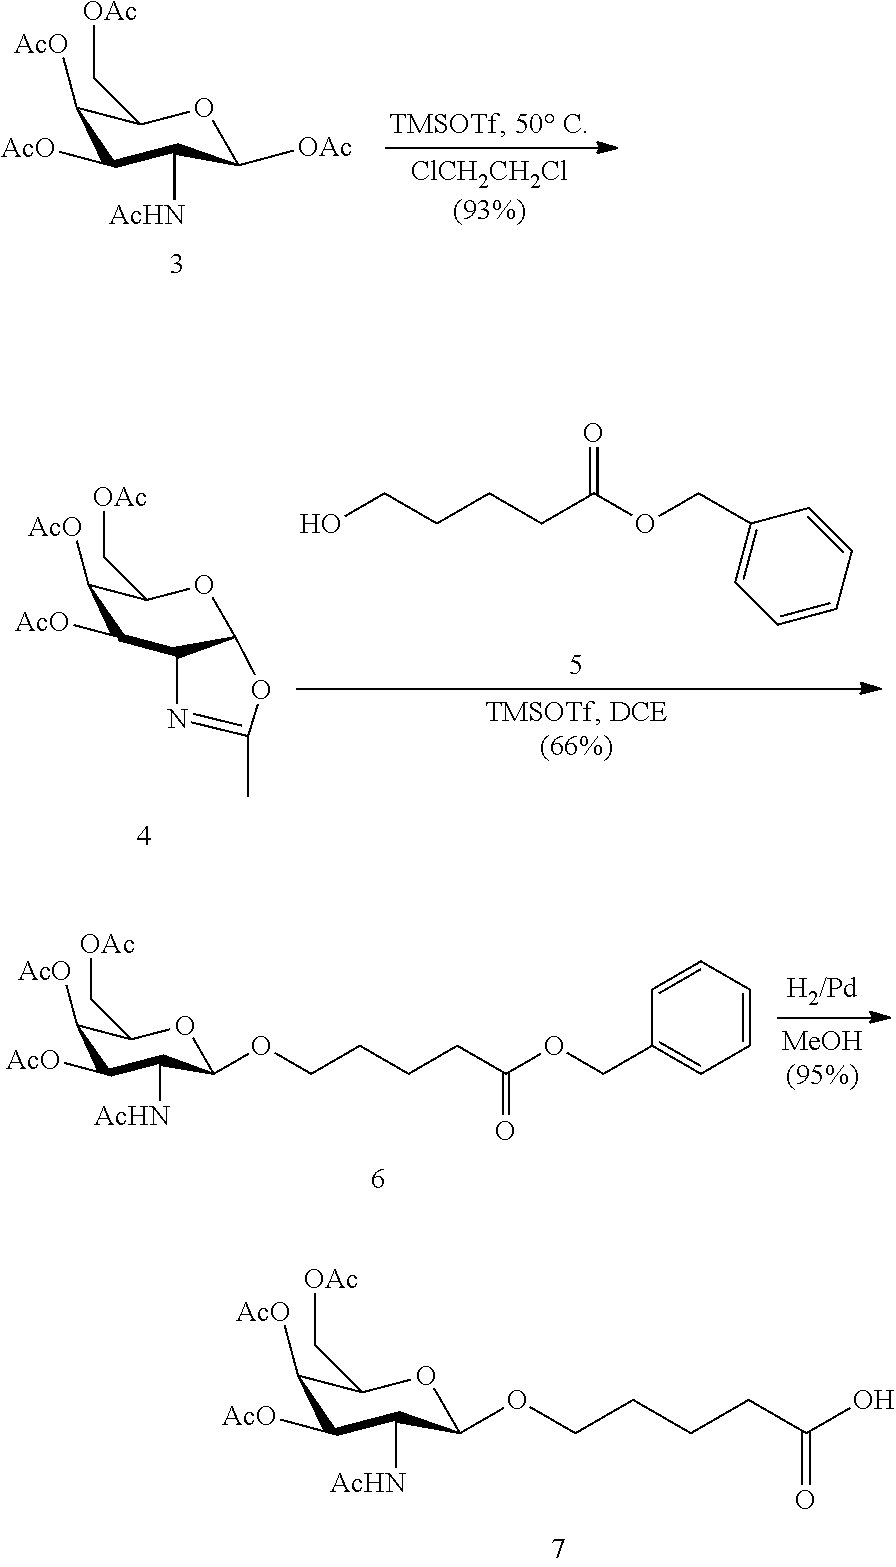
C1([AcO])C([AcO])C([AcHN])C([OAc])OC1C[OAc].C1([AcO])C([AcO])C([AcHN])C(OCCCCC(OCC2=CC=CC=C2)=O)OC1C[OAc].C1([AcO])C([AcO])C([AcHN])C(OCCCCC(O)=O)OC1C[OAc].OCCCCC(OCC1=CC=CC=C1)=O.C1([AcO])C([AcO])C2C(OC1C[OAc])OC(C)=N2
